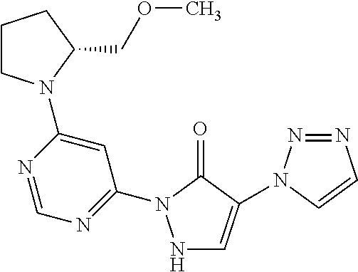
N1C=C(N2N=NC=C2)C(=O)N1C1=NC=NC(N2CCCC2COC)=C1
